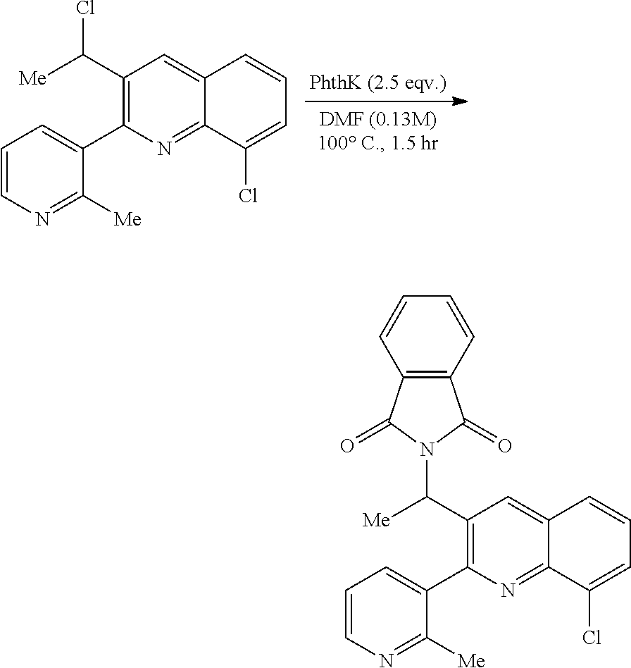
C1(C([Me])N2C(=O)C3=C(C2=O)C=CC=C3)=C(C2=CC=CN=C2[Me])N=C2C(=C1)C=CC=C2Cl.C1(C([Me])Cl)=C(C2=CC=CN=C2[Me])N=C2C(=C1)C=CC=C2Cl
